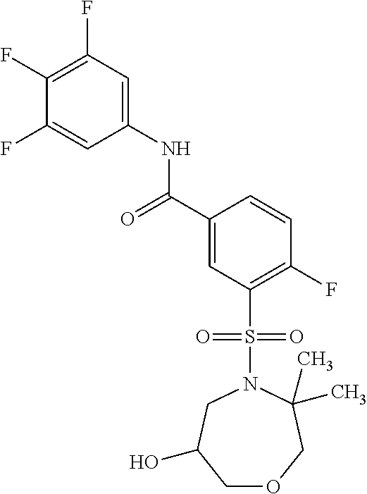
C(C1=CC(S(N2C(C)(C)COCC(O)C2)(=O)=O)=C(F)C=C1)(=O)NC1=CC(F)=C(F)C(F)=C1
